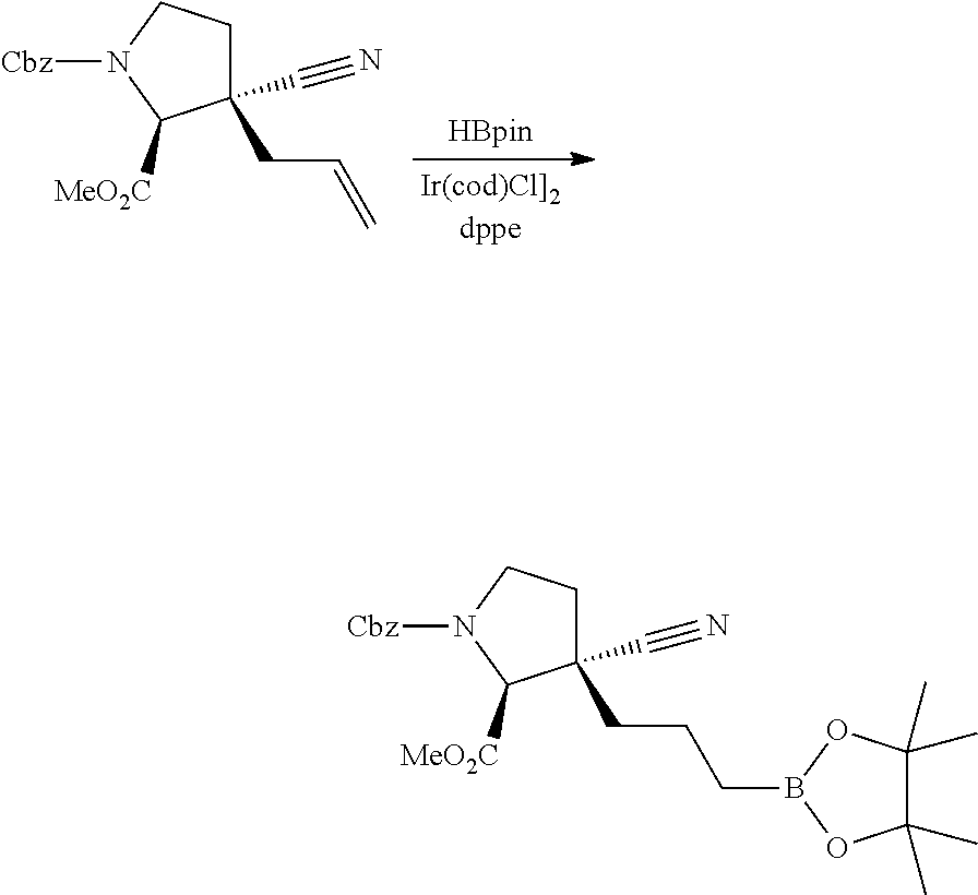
C1CN([Cbz])C([MeO2C])C1(CC=C)C#N.C1CN([Cbz])C([MeO2C])C1(CCCB1OC(C)(C)C(C)(C)O1)C#N
